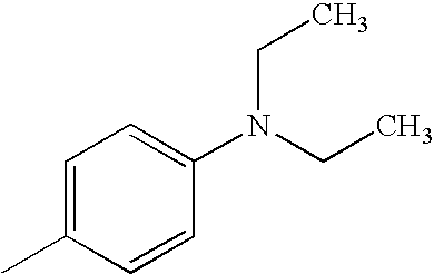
C1=CC(N(CC)CC)=CC=C1C
